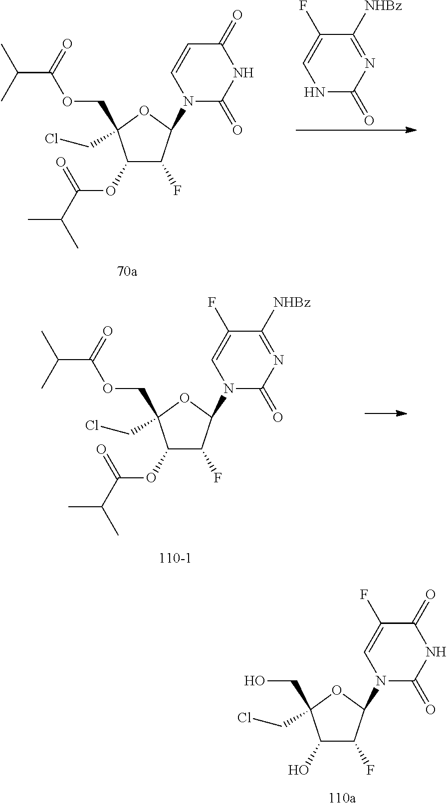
N1C(=O)N=C([NHBz])C(F)=C1.C1(OC(=O)C(C)C)C(F)C(N2C(=O)NC(=O)C=C2)OC1(CCl)COC(C(C)C)=O.C1(OC(=O)C(C)C)C(F)C(N2C(=O)N=C([NHBz])C(F)=C2)OC1(CCl)COC(C(C)C)=O.C1(O)C(F)C(N2C(=O)NC(=O)C(F)=C2)OC1(CCl)CO
